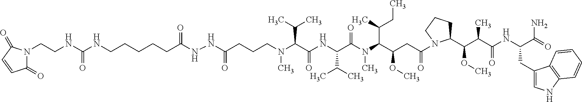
C(CCC(NNC(CCCN(C(C(NC(C(N(C(C(CC(=O)N1C(C(C(C(=O)NC(CC2=CNC3=C2C=CC=C3)C(N)=O)C)OC)CCC1)OC)C(CC)C)C)=O)C(C)C)=O)C(C)C)C)=O)=O)CCNC(NCCN1C(=O)C=CC1=O)=O
